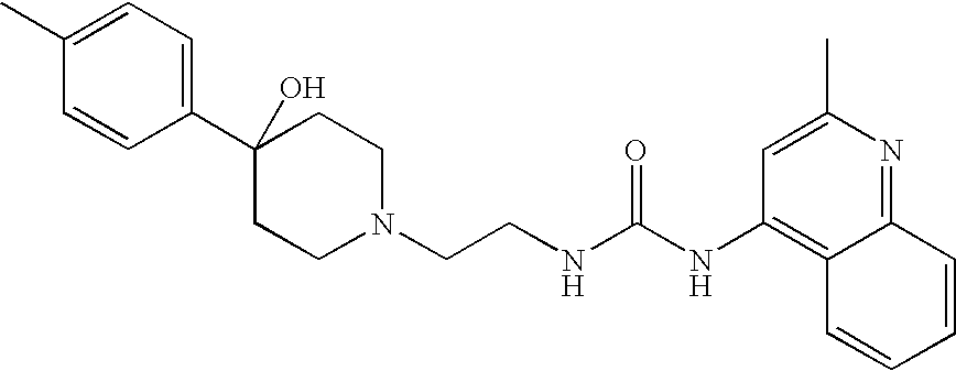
C1(C2(O)CCN(CCNC(NC3=C4C(=NC(C)=C3)C=CC=C4)=O)CC2)=CC=C(C)C=C1
